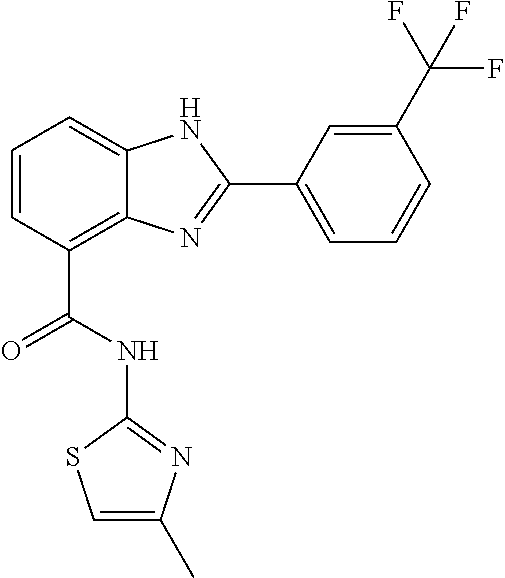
C1=CC(C(NC2=NC(C)=CS2)=O)=C2C(=C1)NC(C1=CC=CC(C(F)(F)F)=C1)=N2
